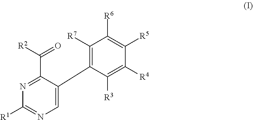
C1([R7])=C(C2=CN=C([R1])N=C2C(=O)[R2])C([R3])=C([R4])C([R5])=C1[R6]
